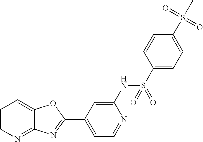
C1=CN=C2C(=C1)OC(C1=CC=NC(NS(C3=CC=C(S(C)(=O)=O)C=C3)(=O)=O)=C1)=N2
